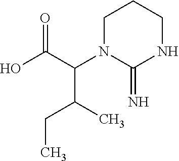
OC(C(N1C(=N)NCCC1)C(CC)C)=O
